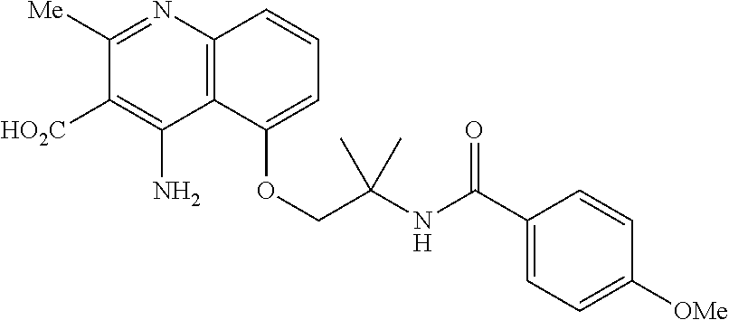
C12=C(C(OCC(NC(C3=CC=C([OMe])C=C3)=O)(C)C)=CC=C1)C(N)=C([HO2C])C([Me])=N2
